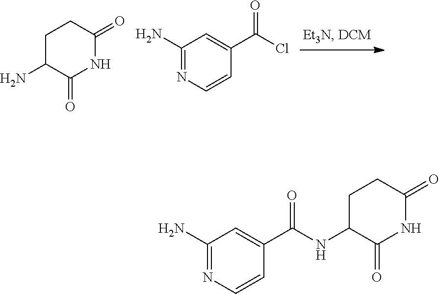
C(NC1C(=O)NC(=O)CC1)(C1=CC(N)=NC=C1)=O.C1C(N)C(=O)NC(=O)C1.C1(N)=NC=CC(C(Cl)=O)=C1
